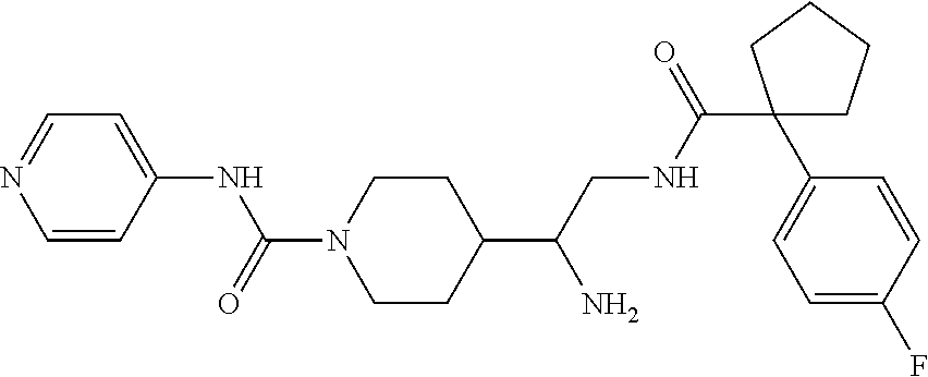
C1=CC(NC(N2CCC(C(CNC(C3(C4=CC=C(F)C=C4)CCCC3)=O)N)CC2)=O)=CC=N1
